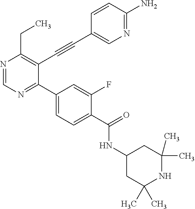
N1=CN=C(C2=CC=C(C(NC3CC(C)(C)NC(C)(C)C3)=O)C(F)=C2)C(C#CC2=CN=C(N)C=C2)=C1CC
